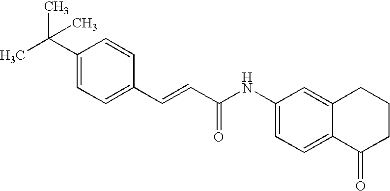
C1(C=CC(=O)NC2=CC=C3C(=C2)CCCC3=O)=CC=C(C(C)(C)C)C=C1
